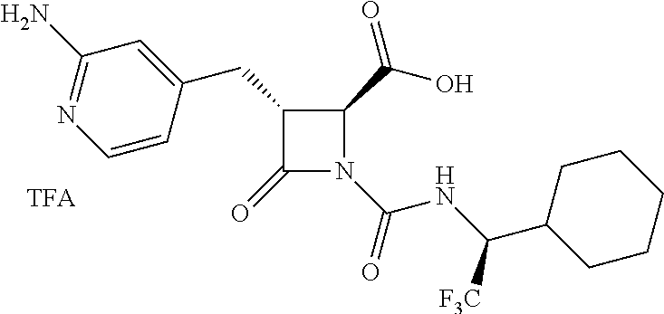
C1(CC2=CC(N)=NC=C2)C(=O)N(C(=O)NC(C2CCCCC2)[F3C])C1C(O)=O
